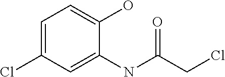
C1=C(Cl)C=C(NC(CCl)=O)C(O)=C1
